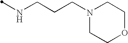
N(C)CCCN1CCOCC1
